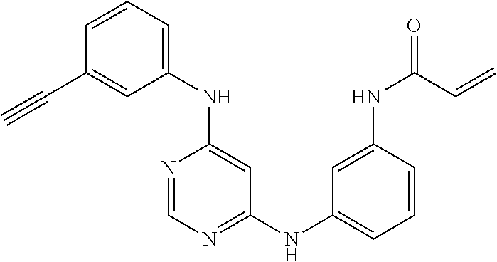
C1=CC=C(NC2=CC(NC3=CC=CC(NC(=O)C=C)=C3)=NC=N2)C=C1C#C
